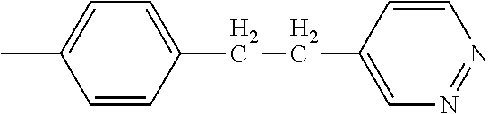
CC1=CC=C(CCC2=CN=NC=C2)C=C1
